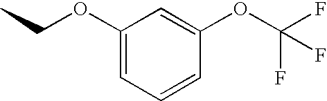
C1=C(OC(F)(F)F)C=CC=C1OCC
